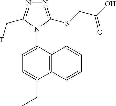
C12=C(C(N3C(CF)=NN=C3SCC(O)=O)=CC=C1CC)C=CC=C2
